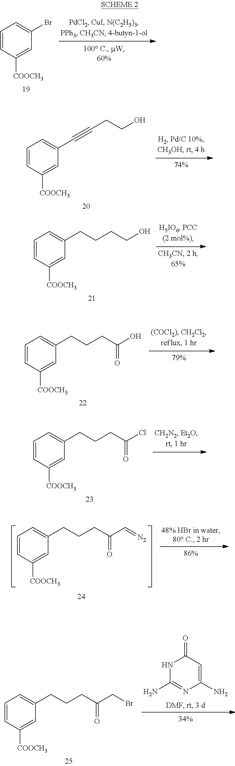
C1=CC([COOCH3])=CC(Br)=C1.C1=CC([COOCH3])=CC(C#CCCO)=C1.C1=CC([COOCH3])=CC(CCCCO)=C1.C1=CC([COOCH3])=CC(CCCC(O)=O)=C1.C1=CC([COOCH3])=CC(CCCC(Cl)=O)=C1.C1=CC([COOCH3])=CC(CCCC(C=[N2])=O)=C1.N1C(N)=NC(N)=CC1=O.C1=CC([COOCH3])=CC(CCCC(CBr)=O)=C1
